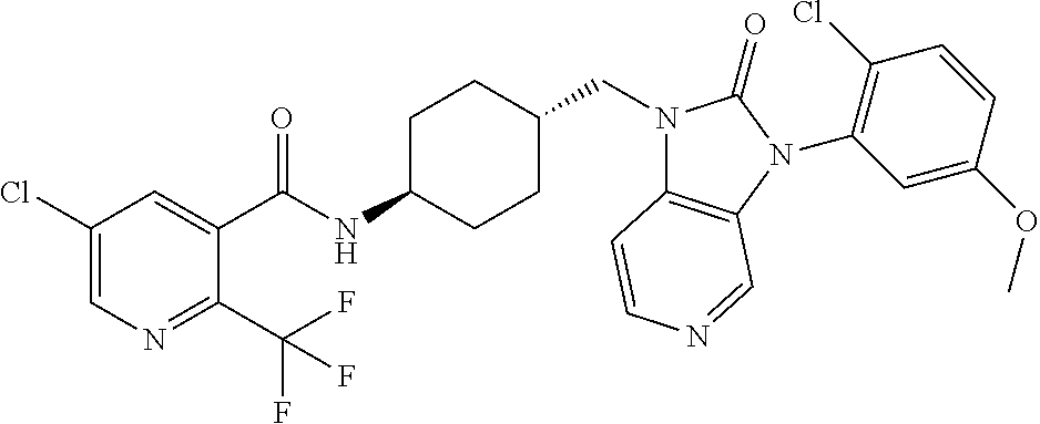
C1(Cl)=CN=C(C(F)(F)F)C(C(NC2CCC(CN3C4=C(N(C5=C(Cl)C=CC(OC)=C5)C3=O)C=NC=C4)CC2)=O)=C1
